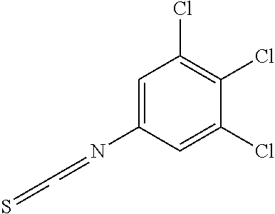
C1=C(N=CC=S)C=C(Cl)C(Cl)=C1Cl
